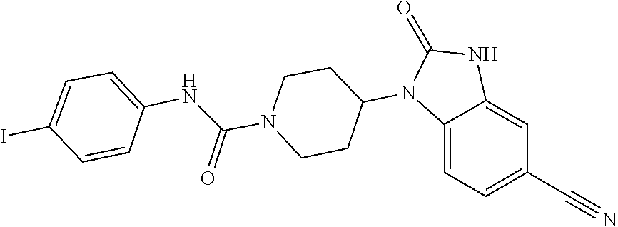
C1CN(C(NC2=CC=C(I)C=C2)=O)CCC1N1C(=O)NC2=CC(C#N)=CC=C12
